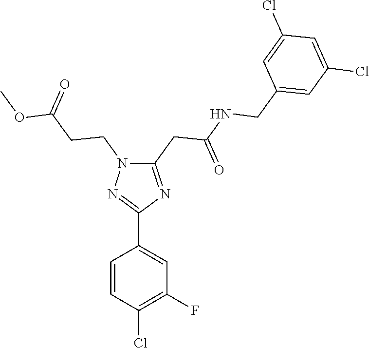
C1(C2=NN(CCC(OC)=O)C(CC(NCC3=CC(Cl)=CC(Cl)=C3)=O)=N2)=CC(F)=C(Cl)C=C1
